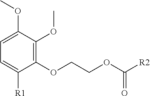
C1=C([R1])C(OCCOC([R2])=O)=C(OC)C(OC)=C1
